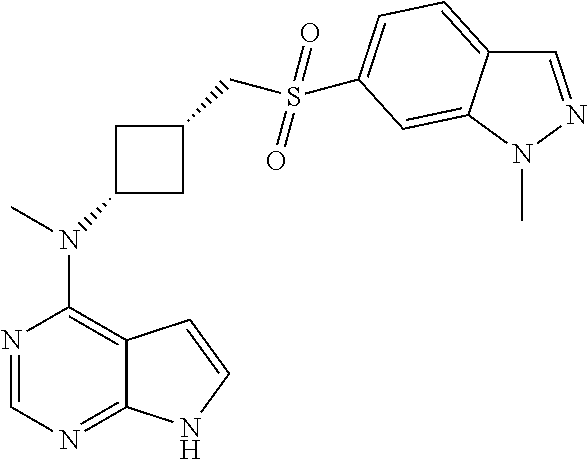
N1=CN=C2C(=C1N(C)C1CC(CS(=O)(=O)C3=CC=C4C=NN(C)C4=C3)C1)C=CN2
